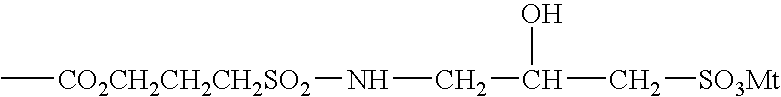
C[CO2CH2CH2CH2SO2]NCC(C[SO3Mt])O
